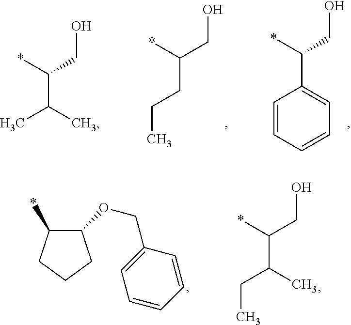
C(C)CC(*)CO.C1=CC=CC=C1C(*)CO.C(C(*)CO)(C)C.OCC(C(CC)C)*.C1(OCC2=CC=CC=C2)C(*)CCC1
